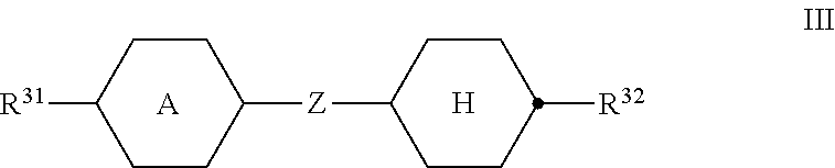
[R31]C1CCC([Z]C2CCC([R32])CC2)CC1.[A].[H]
